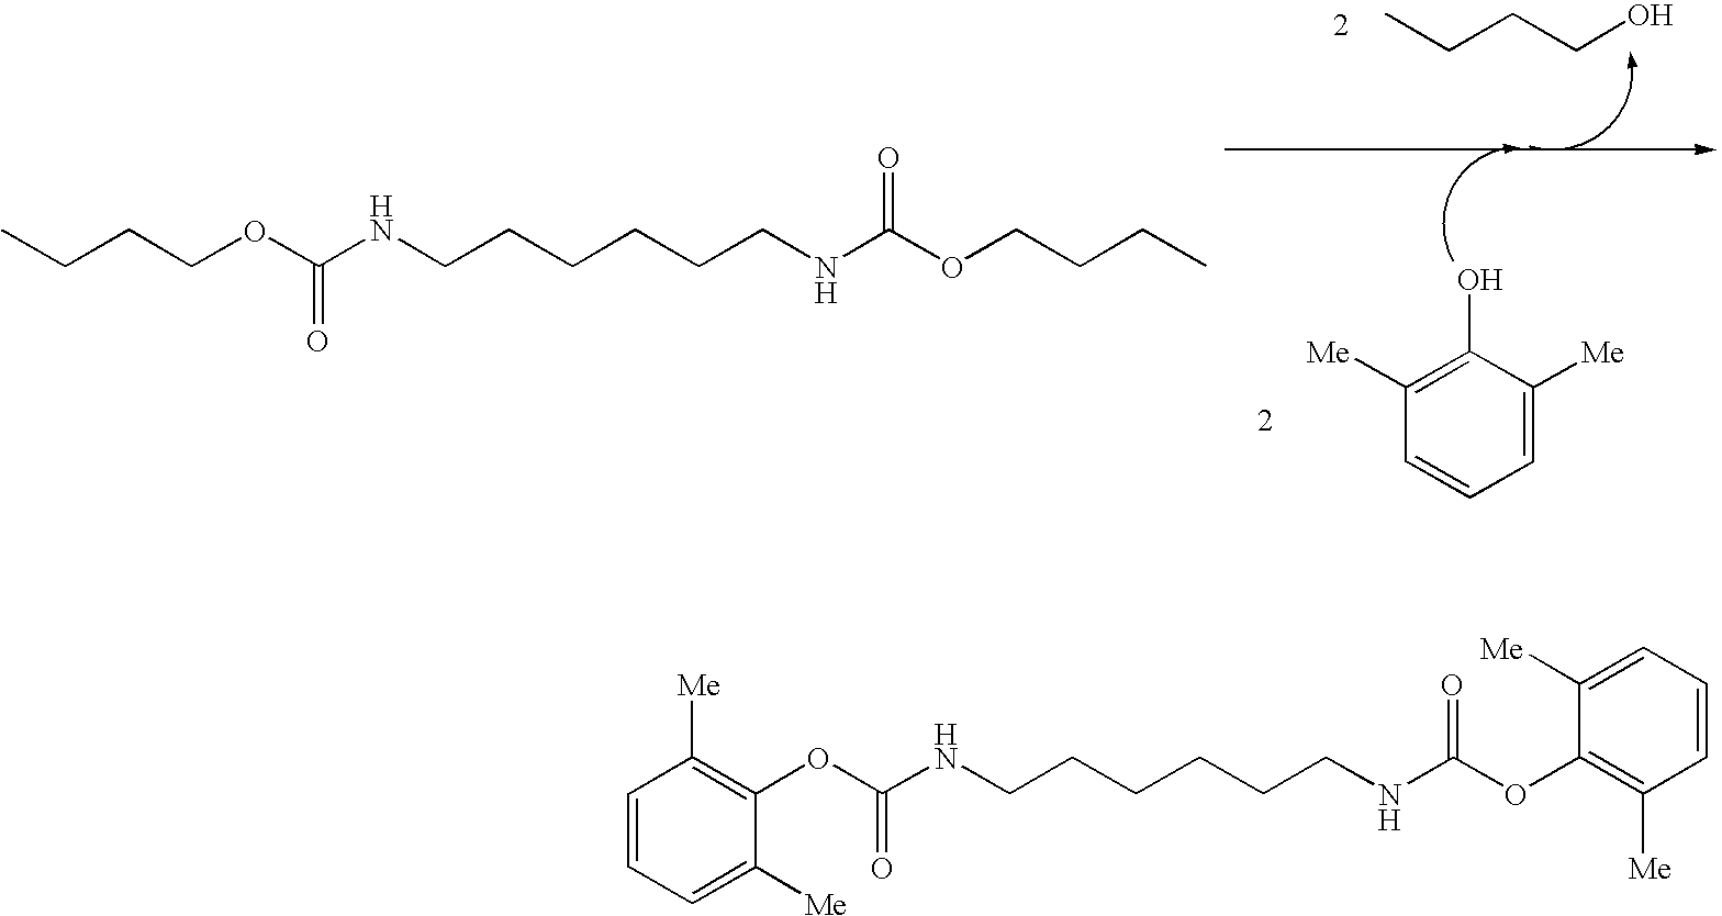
C1=C([Me])C(O)=C([Me])C=C1.CCCCO.CCCCOC(NCCCCCCNC(OCCCC)=O)=O.C1(OC(NCCCCCCNC(OC2=C([Me])C=CC=C2[Me])=O)=O)=C([Me])C=CC=C1[Me]
